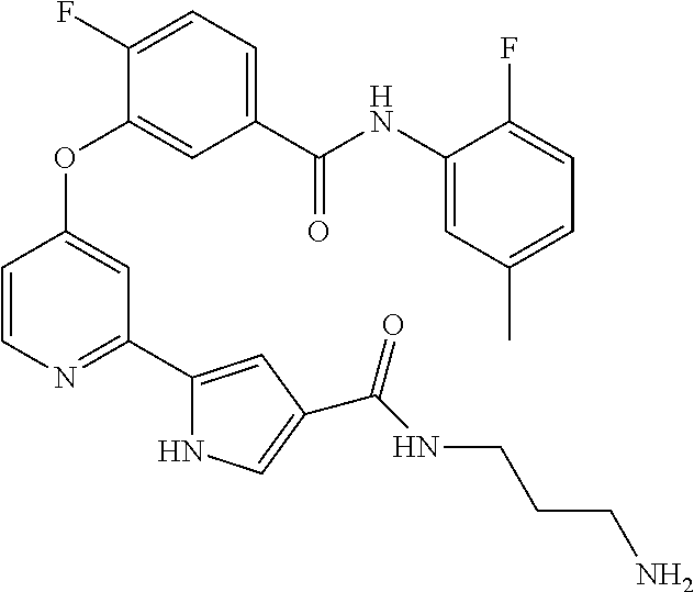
C1(F)=CC=C(C(NC2=CC(C)=CC=C2F)=O)C=C1OC1=CC(C2=CC(C(NCCCN)=O)=CN2)=NC=C1
